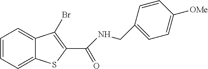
C1=CC=C2C(=C1)C(Br)=C(C(=O)NCC1=CC=C([OMe])C=C1)S2
